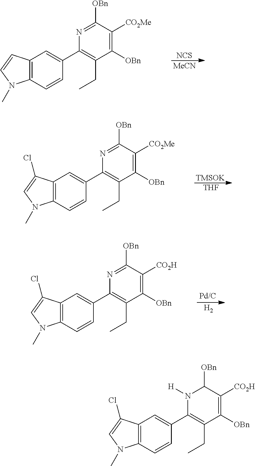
C12=C(C=CC(C3=C(CC)C([OBn])=C([CO2Me])C([OBn])=N3)=C1)N(C)C=C2.[NCS].[MeCN].C12=C(C=CC(C3=C(CC)C([OBn])=C([CO2Me])C([OBn])=N3)=C1)N(C)C=C2Cl.[TMSOK].[THF].C12=C(C=CC(C3=C(CC)C([OBn])=C([CO2H])C([OBn])=N3)=C1)N(C)C=C2Cl.[H2].C12=C(C=CC(C3=C(CC)C([OBn])=C([CO2H])C([OBn])N3[H])=C1)N(C)C=C2Cl
